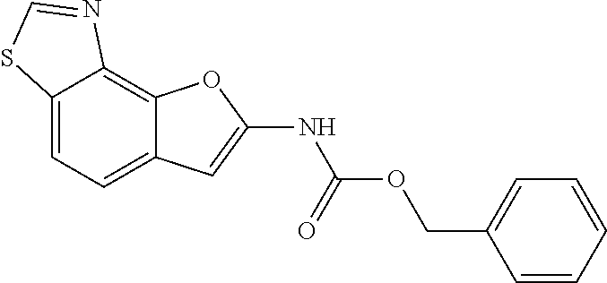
C12=CC=C3C(=C1N=CS2)OC(NC(OCC1=CC=CC=C1)=O)=C3
